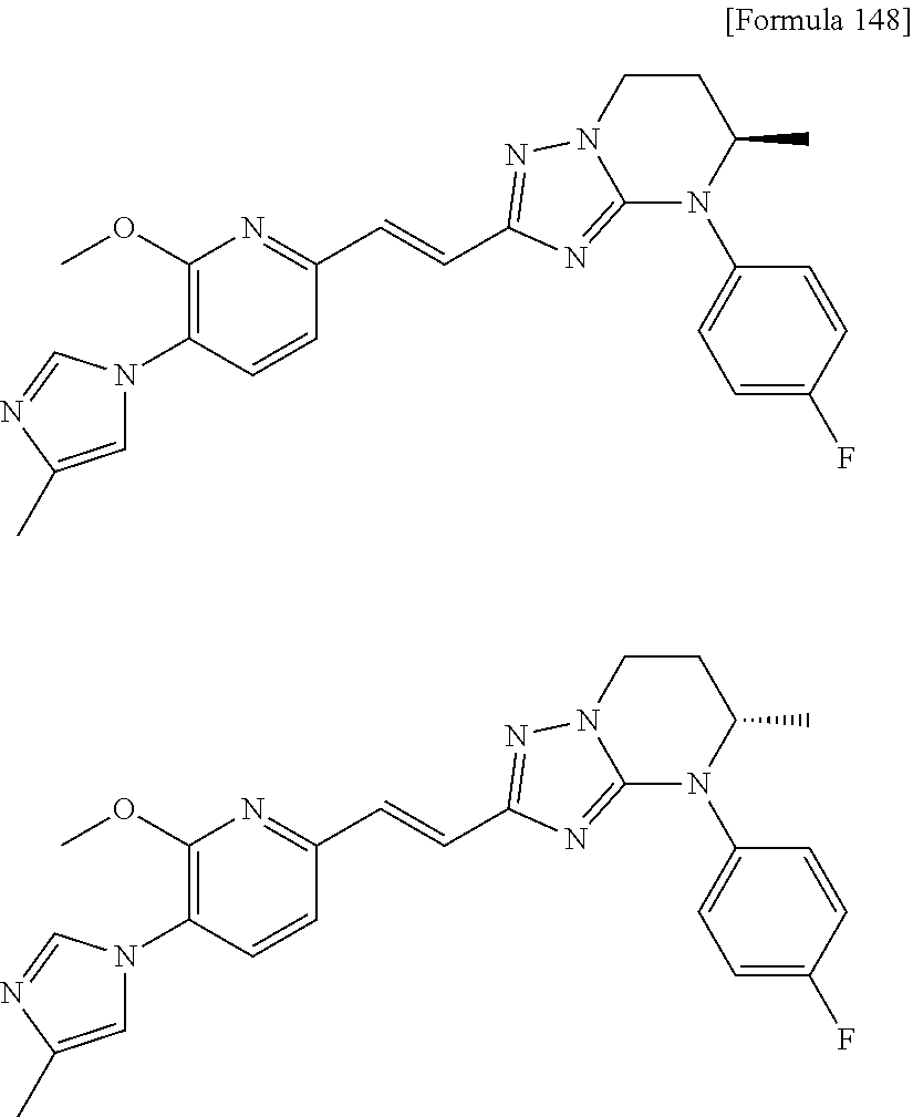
C1=CC(N2C=C(C)N=C2)=C(OC)N=C1C=CC1=NN2C(=N1)N(C1=CC=C(F)C=C1)C(C)CC2.C1=CC(N2C=C(C)N=C2)=C(OC)N=C1C=CC1=NN2C(=N1)N(C1=CC=C(F)C=C1)C(C)CC2
